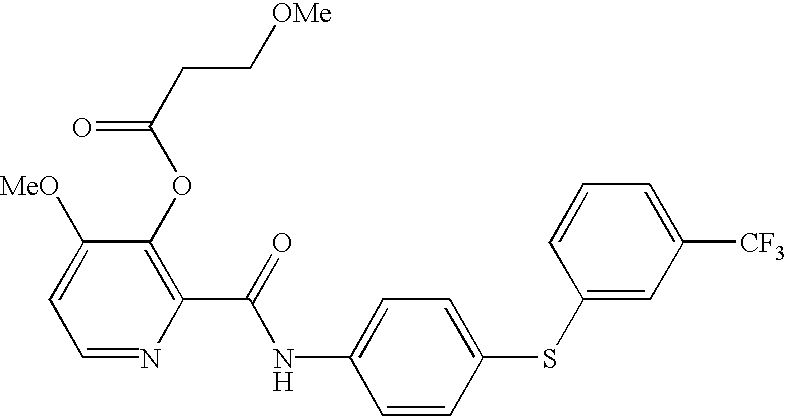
N(C(C1=C(OC(CC[OMe])=O)C([MeO])=CC=N1)=O)C1=CC=C(SC2=CC([CF3])=CC=C2)C=C1
